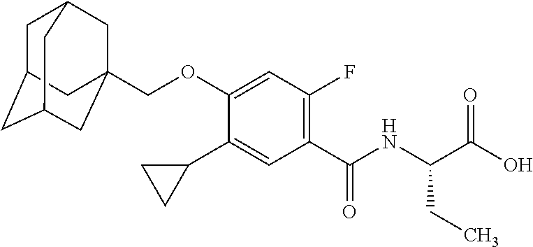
C1C2CC3CC(COC4=CC(F)=C(C(=O)NC(C(O)=O)CC)C=C4C4CC4)(CC1C3)C2
